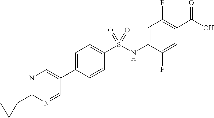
C1=C(C2=CN=C(C3CC3)N=C2)C=CC(S(NC2=CC(F)=C(C(O)=O)C=C2F)(=O)=O)=C1
